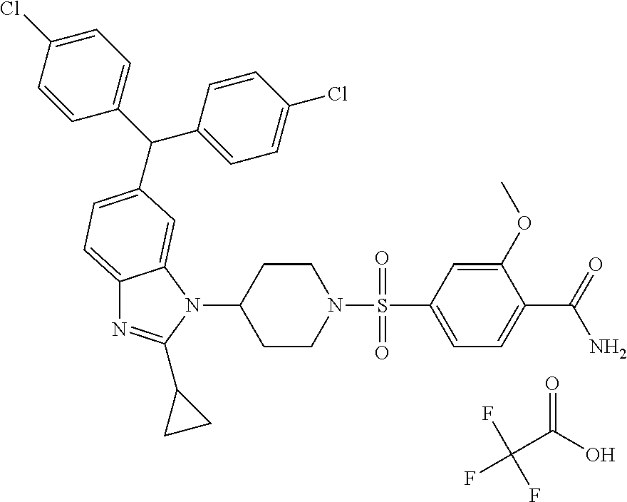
C12=CC=C(C(C3=CC=C(Cl)C=C3)C3=CC=C(Cl)C=C3)C=C1N(C1CCN(S(C3=CC=C(C(=O)N)C(OC)=C3)(=O)=O)CC1)C(C1CC1)=N2.C(C(O)=O)(F)(F)F
